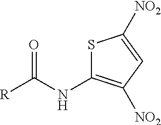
S1C(NC(=O)[R])=C([NO2])C=C1[NO2]
